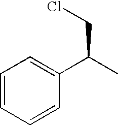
C1=CC=CC(C(C)CCl)=C1
